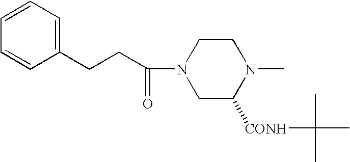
C(CCC1=CC=CC=C1)(N1CC([CONH]C(C)(C)C)N(C)CC1)=O
